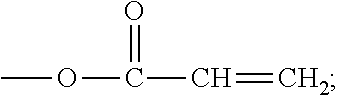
COC(C=C)=O
